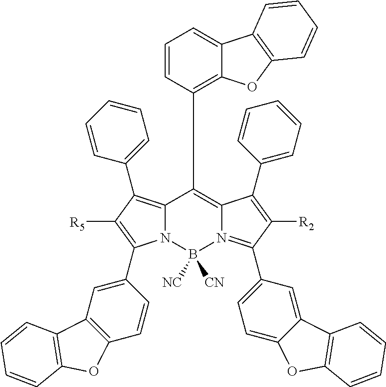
N12C(=C(C3=CC=CC=C3)C([R5])=C1C1=CC3=C(C=C1)OC1=C3C=CC=C1)C(C1=C3C(=CC=C1)C1=C(O3)C=CC=C1)=C1N(=C(C3=CC=C4C(=C3)C3=C(O4)C=CC=C3)C([R2])=C1C1=CC=CC=C1)B2([NC])[CN]
